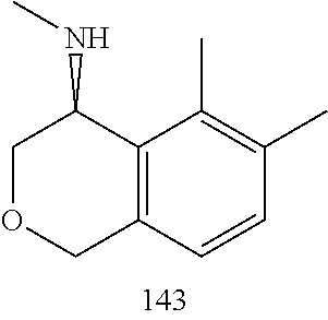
C1OCC2=C(C1NC)C(C)=C(C)C=C2
